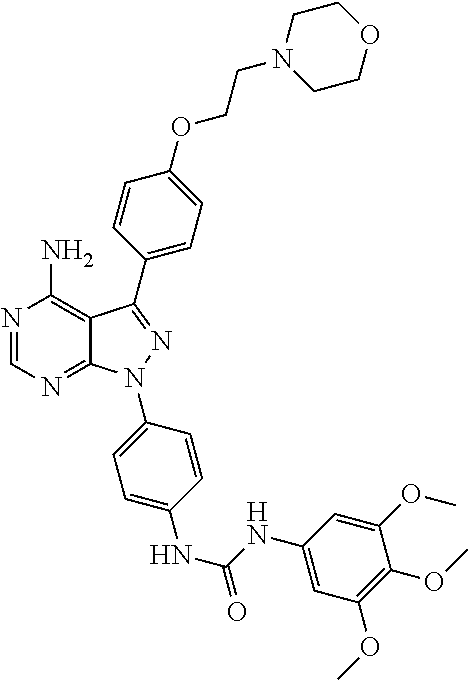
N1=CN=C2C(=C1N)C(C1=CC=C(OCCN3CCOCC3)C=C1)=NN2C1=CC=C(NC(=O)NC2=CC(OC)=C(OC)C(OC)=C2)C=C1
